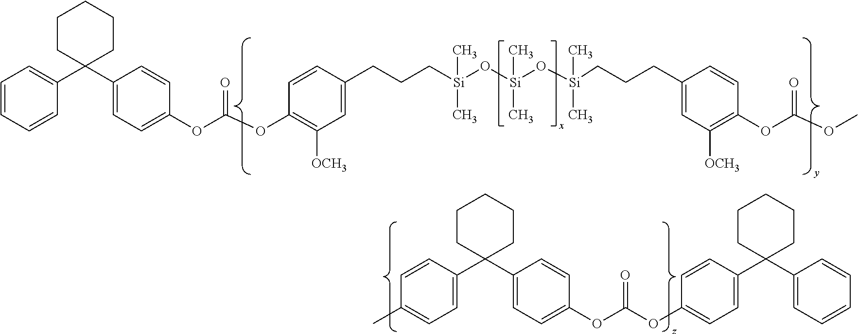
C1=CC=CC(C2(C3=CC=C(OC(OC4=C([OCH3])C=C(CCC[Si](O[Si](O[Si](CCCC5=CC([OCH3])=C(OC(OC)=O)C=C5)(C)C)(C)C)(C)C)C=C4)=O)C=C3)CCCCC2)=C1.C1=C(C2(C3=CC=C(OC(OC4=CC=C(C5(C6=CC=CC=C6)CCCCC5)C=C4)=O)C=C3)CCCCC2)C=CC(C)=C1
